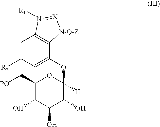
C1=C([R2])C=C(OC2([H])OC(C[PO])C(O)C(O)C2O)C2=C1n([R1])[X][N-Q-Z]2
